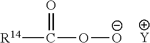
C([R14])(O[O-])=O.[Y]
